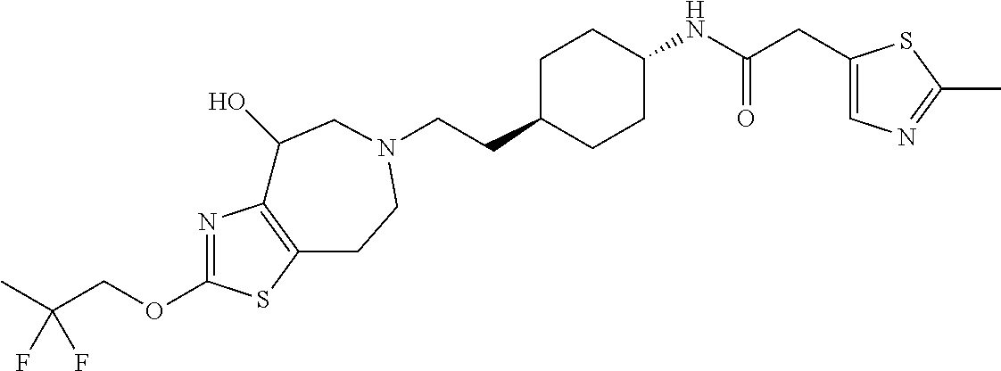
C(CC1CCC(NC(CC2=CN=C(C)S2)=O)CC1)N1CCC2=C(N=C(OCC(C)(F)F)S2)C(O)C1
